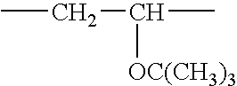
CCC([OC(CH3)3])C
